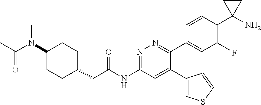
C1(N(C(C)=O)C)CCC(CC(NC2=NN=C(C3=CC(F)=C(C4(N)CC4)C=C3)C(C3=CSC=C3)=C2)=O)CC1
